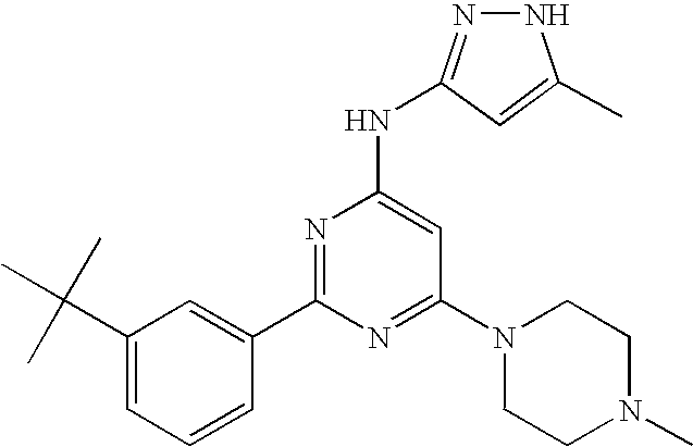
C1(C(C)(C)C)=CC=CC(C2=NC(NC3=NNC(C)=C3)=CC(N3CCN(C)CC3)=N2)=C1
